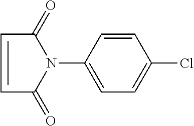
C1=CC(N2C(=O)C=CC2=O)=CC=C1Cl
